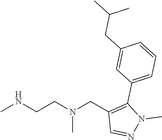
CNCCN(CC1=C(C2=CC=CC(CC(C)C)=C2)N(C)N=C1)C
